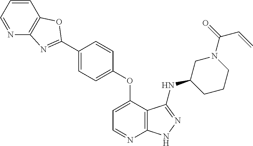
C1(C2=NC3=C(C=CC=N3)O2)=CC=C(OC2=CC=NC3=C2C(NC2CCCN(C(=O)C=C)C2)=NN3)C=C1
